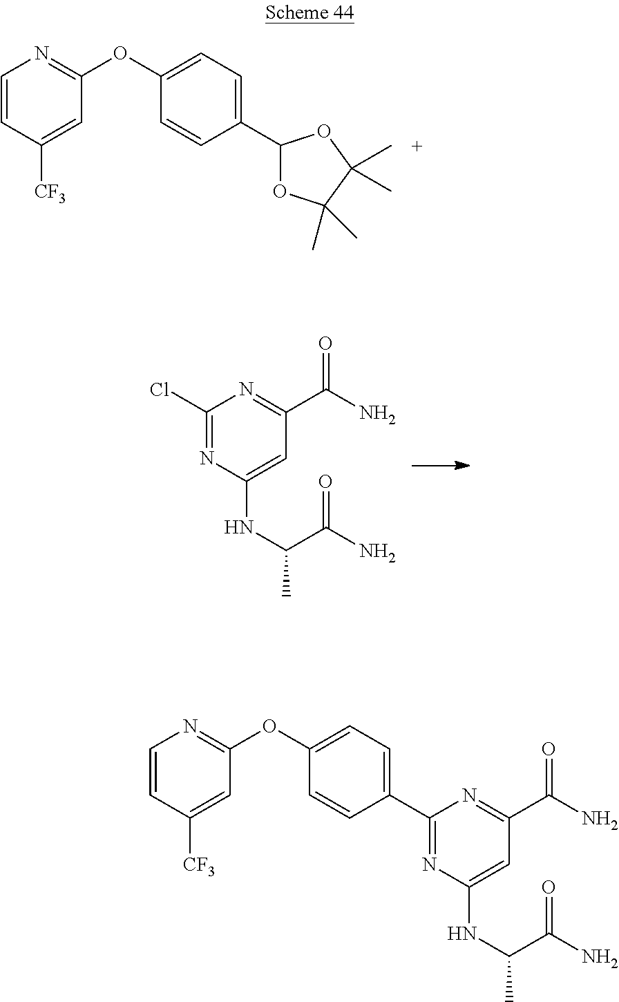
C1(Cl)=NC(NC(C)C(N)=O)=CC(C(N)=O)=N1.C1(C2=CC=C(OC3=NC=CC([CF3])=C3)C=C2)OC(C)(C)C(C)(C)O1.C1=C(C2=NC(NC(C)C(N)=O)=CC(C(N)=O)=N2)C=CC(OC2=NC=CC([CF3])=C2)=C1
